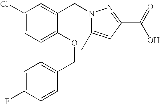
C1(Cl)=CC=C(OCC2=CC=C(F)C=C2)C(CN2C(C)=CC(C(=O)O)=N2)=C1
